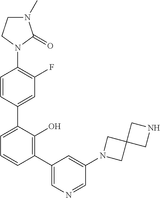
C1(N2C(=O)N(C)CC2)=C(F)C=C(C2=CC=CC(C3=CN=CC(N4CC5(C4)CNC5)=C3)=C2O)C=C1
